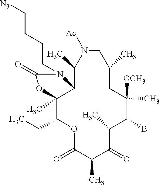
O1C(=O)C(C)C(=O)C(C)C(B)C([OCH3])(C)CC(C)CN([Ac])C(C)C2C(C)(C1CC)OC(=O)N2CCCC[N3]
